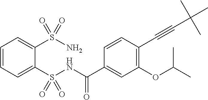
C1=CC=C(S(NC(C2=CC(OC(C)C)=C(C#CC(C)(C)C)C=C2)=O)(=O)=O)C(S(N)(=O)=O)=C1
